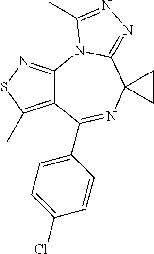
C12=C(C)SN=C1N1C(=NN=C1C)C1(N=C2C2=CC=C(Cl)C=C2)CC1
